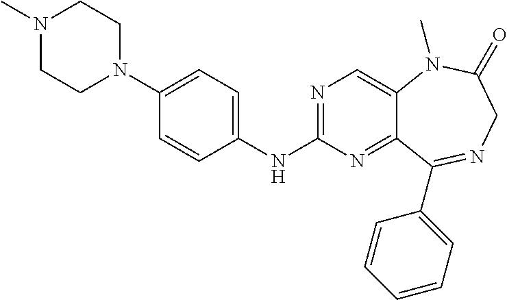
C12=CN=C(NC3=CC=C(N4CCN(C)CC4)C=C3)N=C1C(C1=CC=CC=C1)=NCC(=O)N2C
